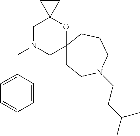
C1N(CC2=CC=CC=C2)CC2(OC13CC3)CCN(CCC(C)C)CCC2
